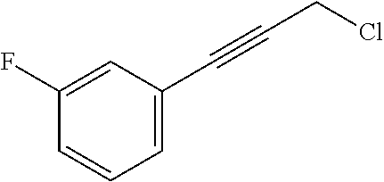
C1(F)=CC(C#CCCl)=CC=C1
